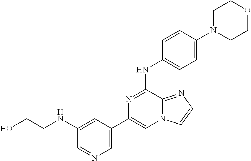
C1(C2=CN=CC(NCCO)=C2)=CN2C(=NC=C2)C(NC2=CC=C(N3CCOCC3)C=C2)=N1
